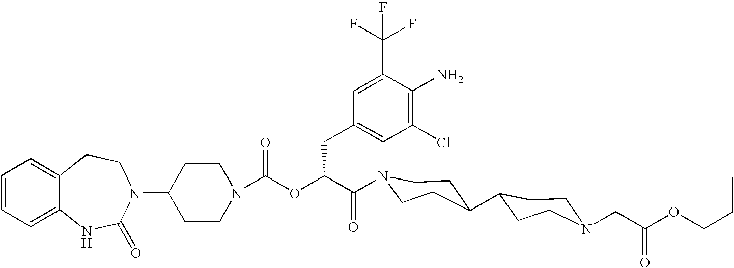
C1(N2C(=O)NC3=CC=CC=C3CC2)CCN(C(OC(C(=O)N2CCC(C3CCN(CC(OCCC)=O)CC3)CC2)CC2=CC(Cl)=C(N)C(C(F)(F)F)=C2)=O)CC1
